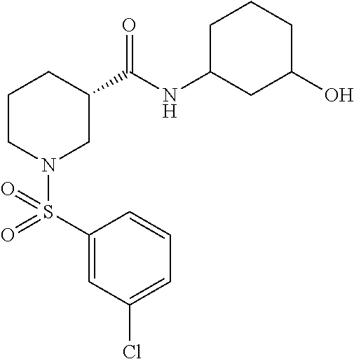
C1(S(=O)(N2CC(C(NC3CC(O)CCC3)=O)CCC2)=O)=CC(Cl)=CC=C1
